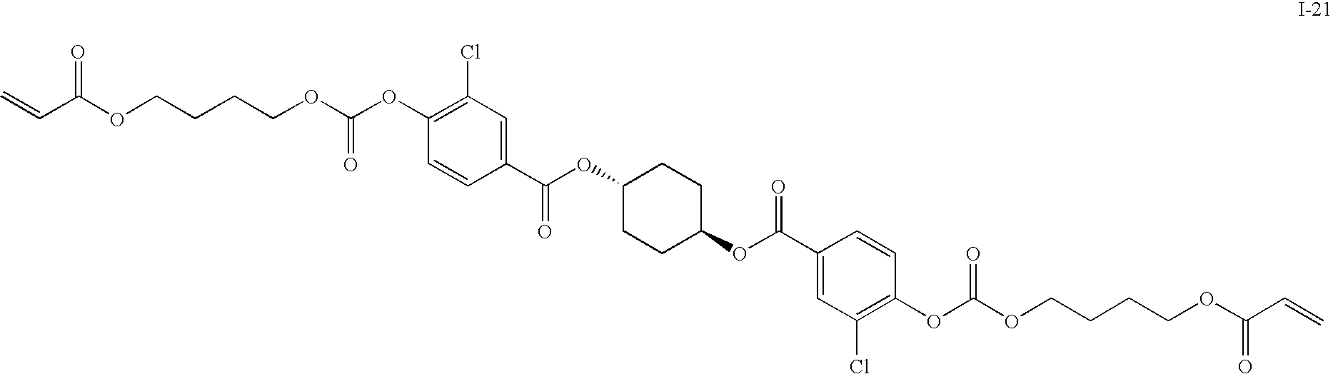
C=CC(OCCCCOC(OC1=C(Cl)C=C(C(OC2CCC(OC(C3=CC(Cl)=C(OC(OCCCCOC(C=C)=O)=O)C=C3)=O)CC2)=O)C=C1)=O)=O
